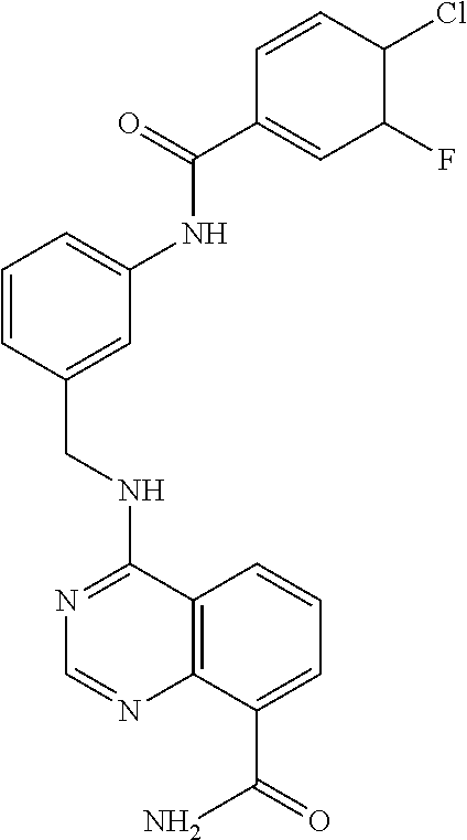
N(C1=NC=NC2=C1C=CC=C2C(=O)N)CC1=CC(NC(C2=CC(F)C(Cl)C=C2)=O)=CC=C1
